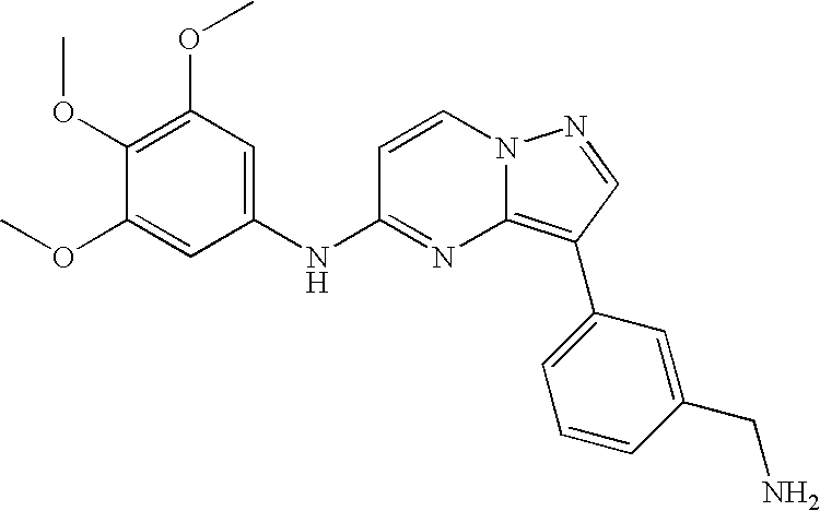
C1(NC2=NC3=C(C4=CC=CC(CN)=C4)C=NN3C=C2)=CC(OC)=C(OC)C(OC)=C1
